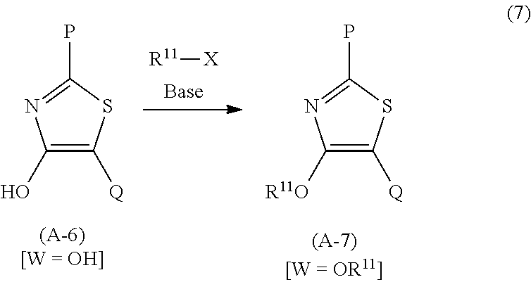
C1(O)=C([Q])SC(P)=N1.C1([R11O])=C([Q])SC(P)=N1.[R11][X]
